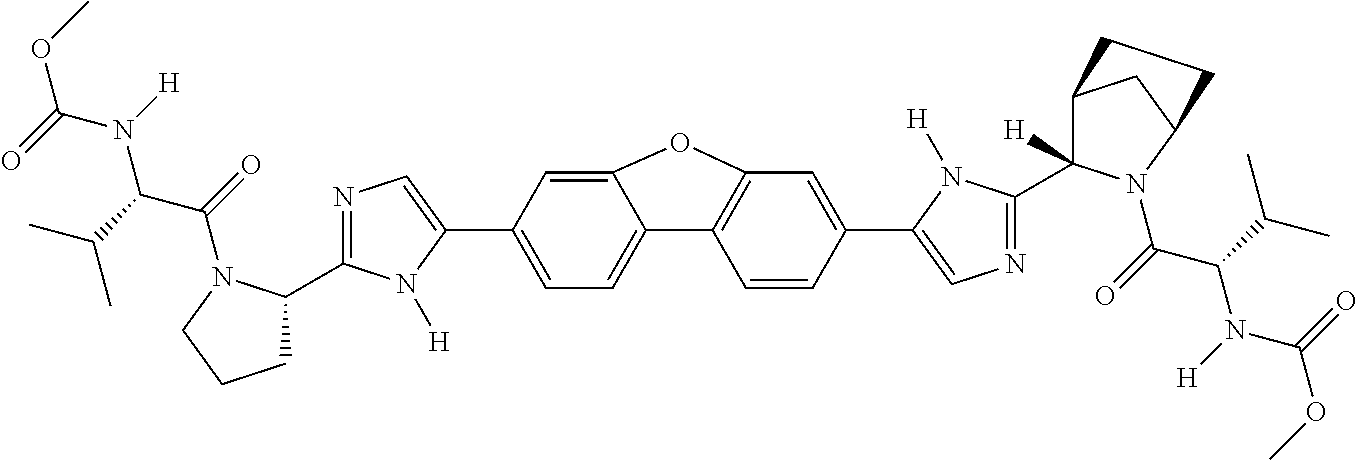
C(OC)(N(C(C(=O)N1C(C2=NC=C(C3=CC=C4C(=C3)OC3=C4C=CC(C4=CN=C(C5([H])C6CC(N5C(=O)C(C(C)C)N([H])C(=O)OC)CC6)N4[H])=C3)N2[H])CCC1)C(C)C)[H])=O
